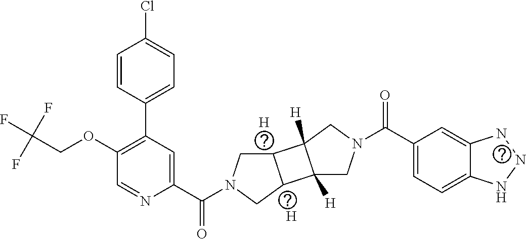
[H].[H].C1(OCC(F)(F)F)=C(C2=CC=C(Cl)C=C2)C=C(C(N2CC3C(C2)C2([H])C3([H])CN(C(C3=CC=C4C(=C3)NNN4)=O)C2)=O)N=C1
